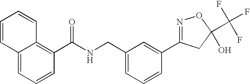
C1(C(NCC2=CC=CC(C3=NOC(C(F)(F)F)(O)C3)=C2)=O)=C2C(=CC=C1)C=CC=C2
